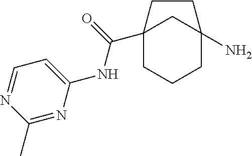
C12(C(=O)NC3=CC=NC(C)=N3)CCCC(N)(C1)CC2
